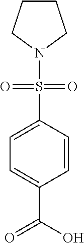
C1=C(C(=O)O)C=CC(S(N2CCCC2)(=O)=O)=C1
